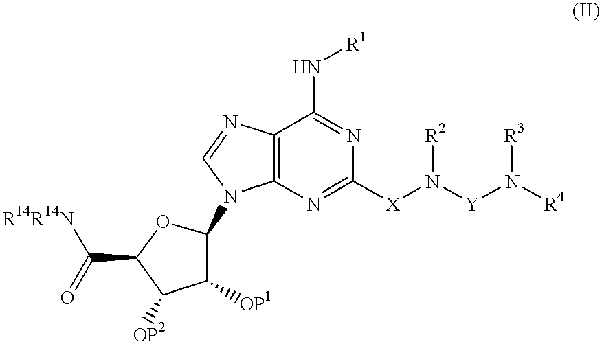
C12=C(N=C([X]N([Y]N([R4])[R3])[R2])N=C1N[R1])N(C1OC(C([R14R14N])=O)C([OP2])C1[OP1])C=N2
